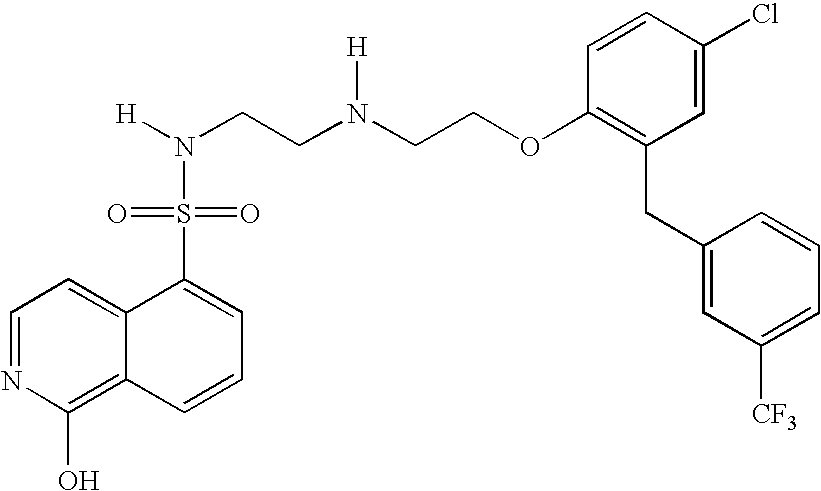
N(CCN(CCOC1=C(CC2=CC([CF3])=CC=C2)C=C(Cl)C=C1)[H])([H])S(=O)(=O)C1=CC=CC2=C(O)N=CC=C12
